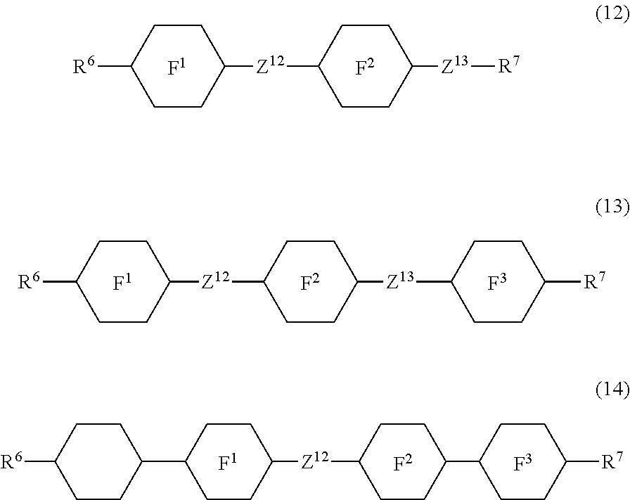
C1CC([Z12]C2CCC([Z13][R7])CC2)CCC1[R6].C1CC([Z12]C2CCC([Z13]C3CCC([R7])CC3)CC2)CCC1[R6].C1CC([Z12]C2CCC(C3CCC([R7])CC3)CC2)CCC1C1CCC([R6])CC1
